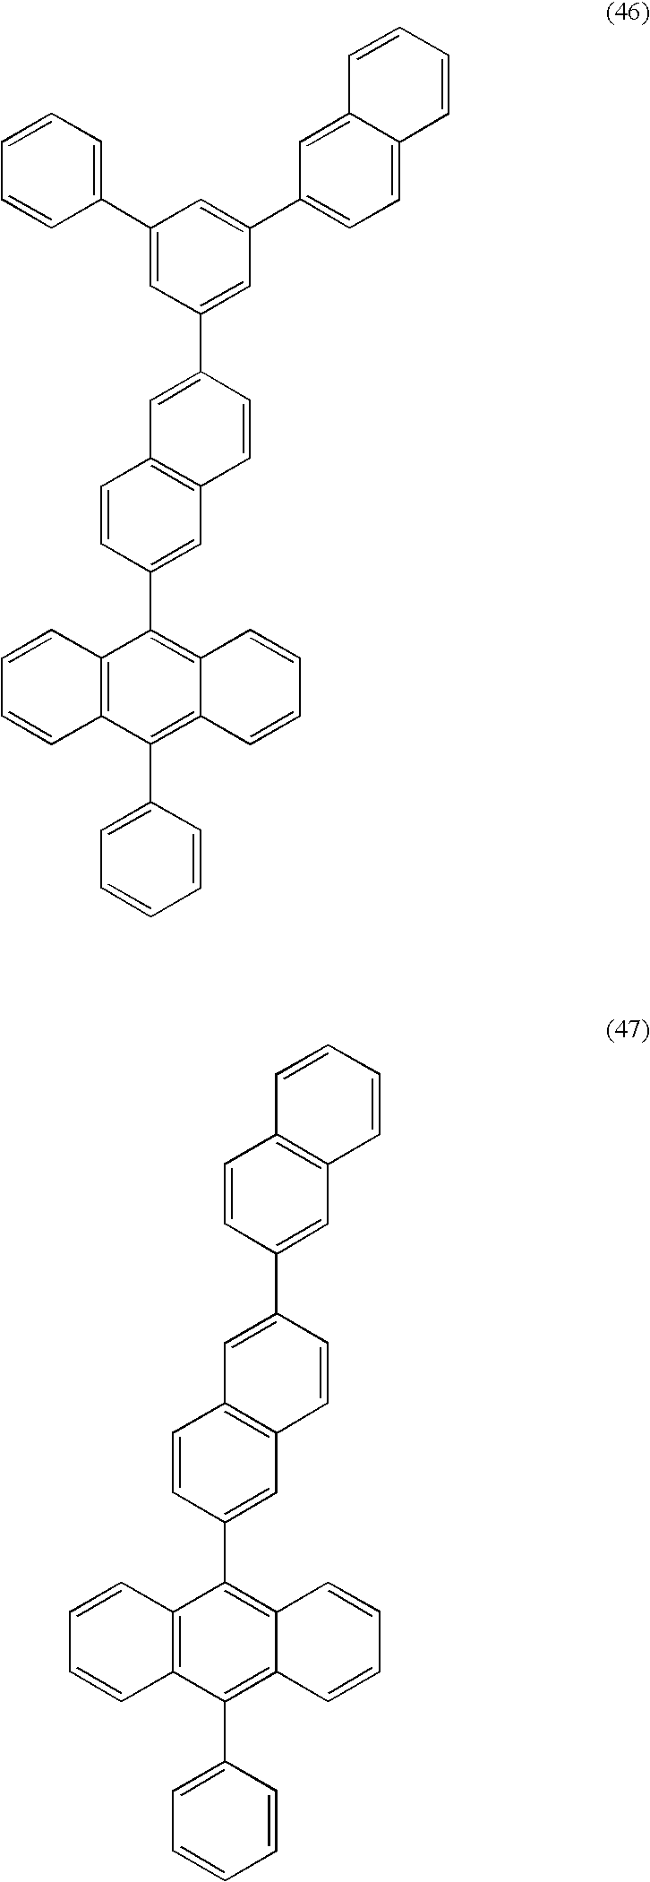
C12=C(C(C3=CC=CC=C3)=C3C(=C1C1=CC4=C(C=C1)C=C(C1=CC(C5=CC=C6C(=C5)C=CC=C6)=CC(C5=CC=CC=C5)=C1)C=C4)C=CC=C3)C=CC=C2.C12=C(C(C3=CC=CC=C3)=C3C(=C1C1=CC4=C(C=C1)C=C(C1=CC5=C(C=C1)C=CC=C5)C=C4)C=CC=C3)C=CC=C2
